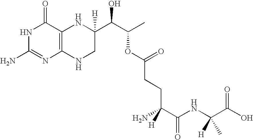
C1(N)=NC2=C(C(=O)N1)NC(C(C(C)OC(CCC(C(NC(C(O)=O)([H])C)=O)(N)[H])=O)O)([H])CN2
